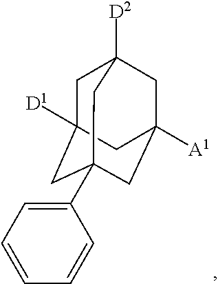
[A1]C12CC3([D2])CC([D1])(CC(C4=CC=CC=C4)(C1)C3)C2
